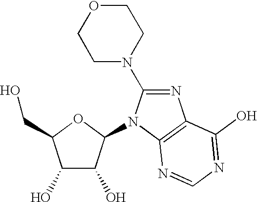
C1(O)C(O)C(N2C(N3CCOCC3)=NC3=C2N=CN=C3O)OC1CO
